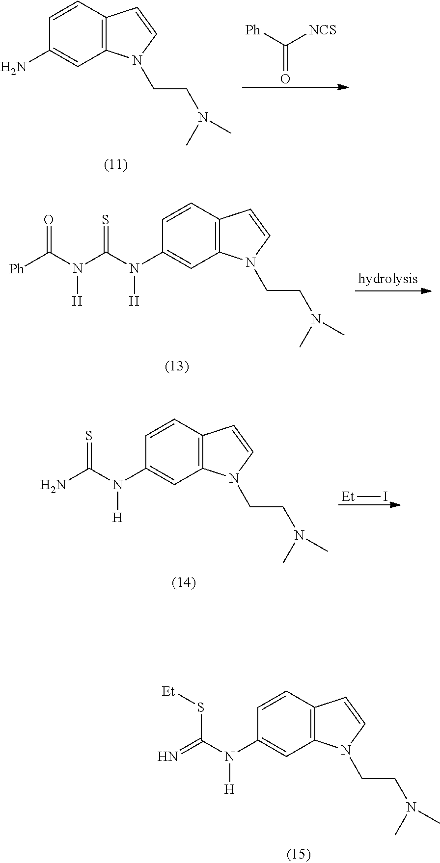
C1=CC2=C(C=C1N(C(=N)S[Et])[H])N(CCN(C)C)C=C2.C1=CC2=C(C=C1N)N(CCN(C)C)C=C2.[Ph]C([NCS])=O.C1=CC2=C(C=C1N(C(N(C([Ph])=O)[H])=S)[H])N(CCN(C)C)C=C2.C1=CC2=C(C=C1N(C(N)=S)[H])N(CCN(C)C)C=C2.[Et]I
